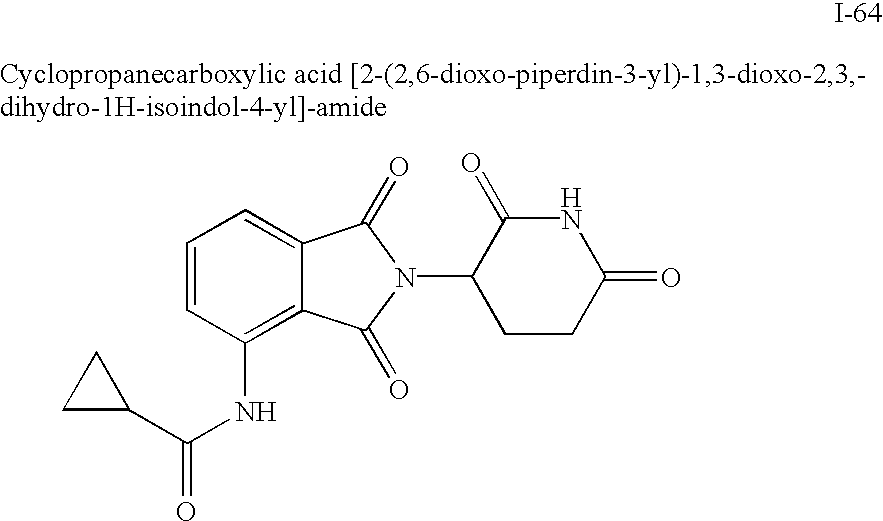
C1(C(NC2=C3C(=CC=C2)C(=O)N(C2CCC(=O)NC2=O)C3=O)=O)CC1
